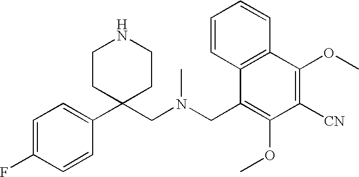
C1(C2(CN(CC3=C(OC)C([CN])=C(OC)C4=C3C=CC=C4)C)CCNCC2)=CC=C(F)C=C1
